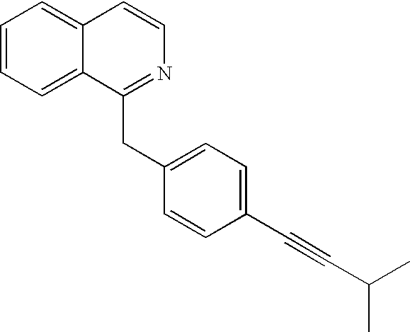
C1=CC=C2C(=C1)C=CN=C2CC1=CC=C(C#CC(C)C)C=C1
